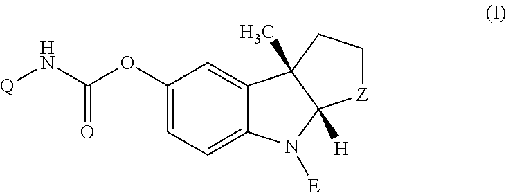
C1(OC(N[Q])=O)=CC=C2C(=C1)C1(C)C([H])(N2[E])[Z]CC1
